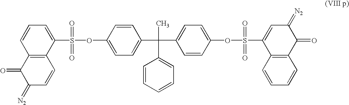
C12=C(C(S(OC3=CC=C(C(C)(C4=CC=CC=C4)C4=CC=C(OS(C5=CC(=[N2])C(=O)C6=C5C=CC=C6)(=O)=O)C=C4)C=C3)(=O)=O)=CC=C1)C=CC(=[N2])C2=O
